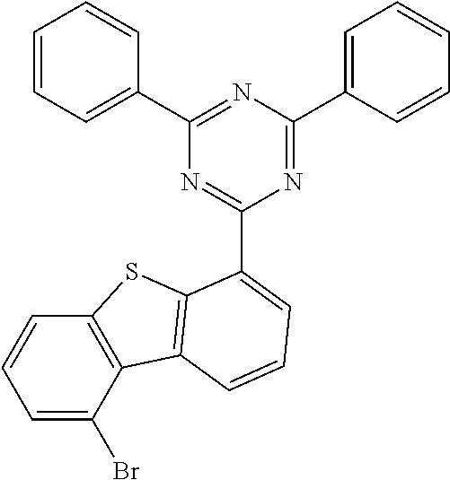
N1=C(C2=CC=CC=C2)N=C(C2=CC=CC=C2)N=C1C1=CC=CC2=C1SC1=C2C(Br)=CC=C1
